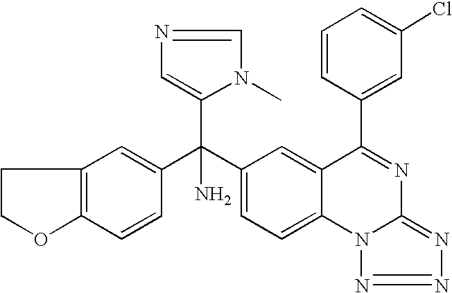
C1=CC(C(C2=CC=C3C(=C2)C(C2=CC(Cl)=CC=C2)=NC2=NN=NN32)(C2=CN=CN2C)N)=CC2=C1OCC2
